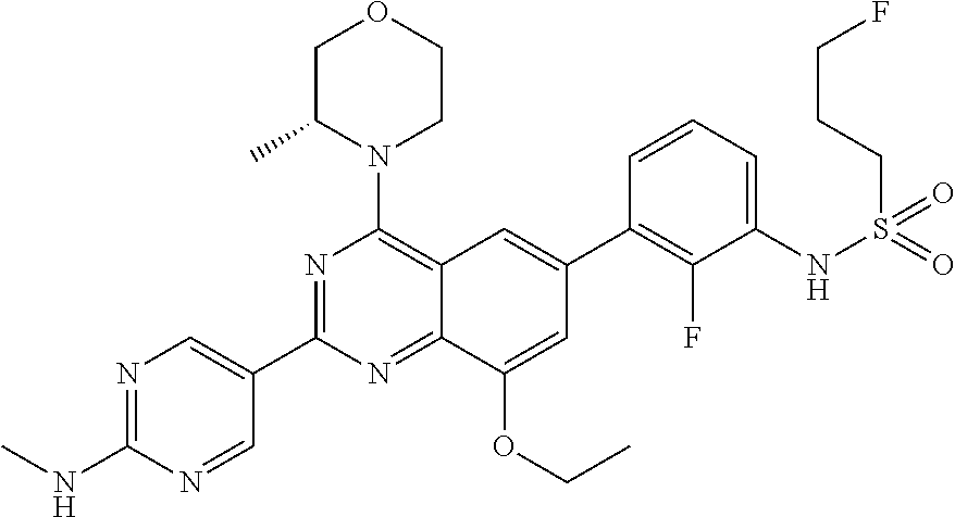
N1=C(NC)N=CC(C2=NC(N3CCOCC3C)=C3C(=N2)C(OCC)=CC(C2=C(F)C(NS(=O)(=O)CCCF)=CC=C2)=C3)=C1
